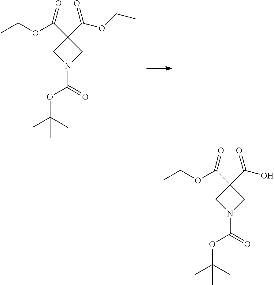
O(C(N1CC(C(OCC)=O)(C(=O)OCC)C1)=O)C(C)(C)C.O(C(N1CC(C(OCC)=O)(C(=O)O)C1)=O)C(C)(C)C
